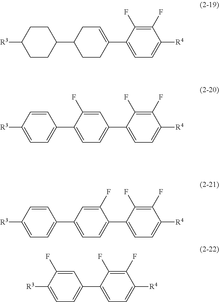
C1=C(C2=CC=C([R4])C(F)=C2F)CCC(C2CCC([R3])CC2)C1.C1(F)=CC(C2=CC=C([R3])C=C2)=CC=C1C1=CC=C([R4])C(F)=C1F.C1=C(F)C([R3])=CC=C1C1=CC=C([R4])C(F)=C1F.C1=C(F)C(C2=CC=C([R3])C=C2)=CC=C1C1=CC=C([R4])C(F)=C1F
